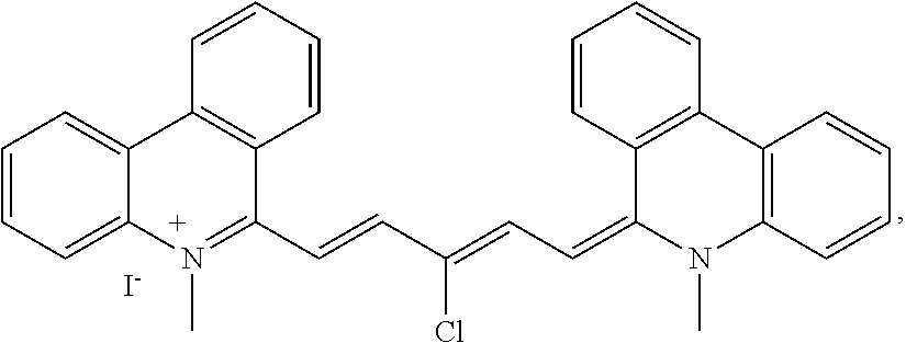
[I-].CN1C(=CC=C(C=CC2=N(C)C3=CC=CC=C3C3=C2C=CC=C3)Cl)C2=C(C3=C1C=CC=C3)C=CC=C2
